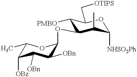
C1([PMBO])C(C[OTIPS])OC([NHSO2Ph])C(C)C1OC1C([OBn])C([OBn])C([OBz])C(C)O1
